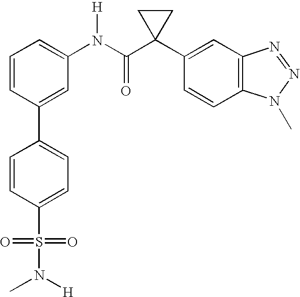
C1(N(C(C2(C3=CC4=C(C=C3)N(C)N=N4)CC2)=O)[H])=CC=CC(C2=CC=C(S(N(C)[H])(=O)=O)C=C2)=C1
